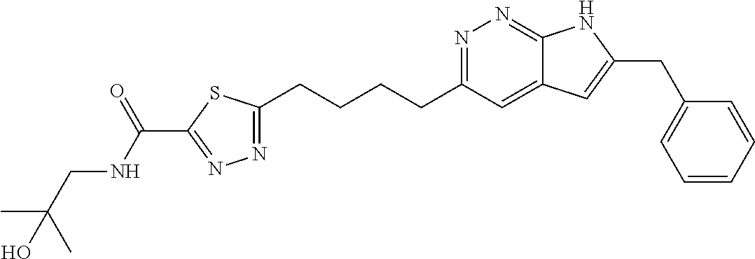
N1=C(CCCCC2=NN=C(C(NCC(C)(C)O)=O)S2)C=C2C(=N1)NC(CC1=CC=CC=C1)=C2
